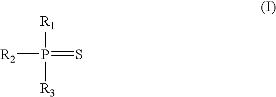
[R1]P([R2])(=S)[R3]
